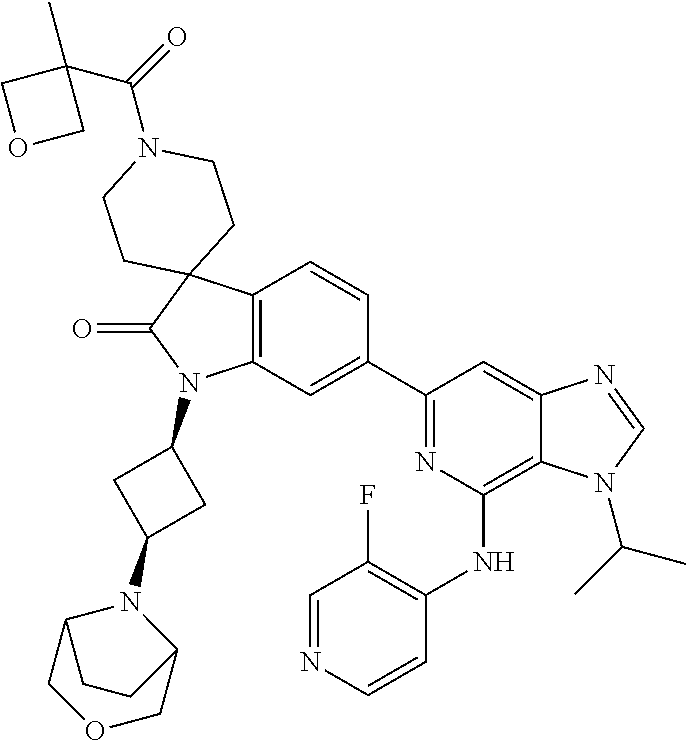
C12=C(C=C(C3=NC(NC4=C(F)C=NC=C4)=C4C(=C3)N=CN4C(C)C)C=C1)N(C1CC(N3C4COCC3CC4)C1)C(=O)C21CCN(C(=O)C2(C)COC2)CC1
